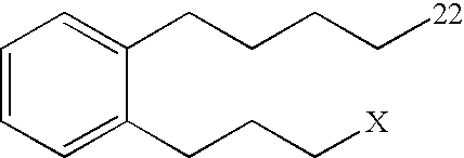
C1=CC=C(CCC[X])C(CCCC[22])=C1
